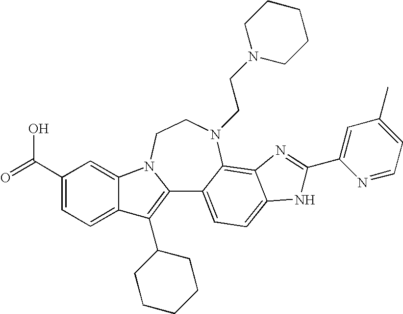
C12=C(C3CCCCC3)C3=CC=C(C(=O)O)C=C3N1CCN(CCN1CCCCC1)C1=C3C(=CC=C21)NC(C1=CC(C)=CC=N1)=N3
